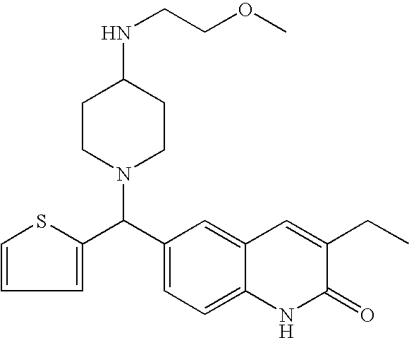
C(C1=CC=C2C(=C1)C=C(CC)C(=O)N2)(N1CCC(NCCOC)CC1)C1=CC=CS1
